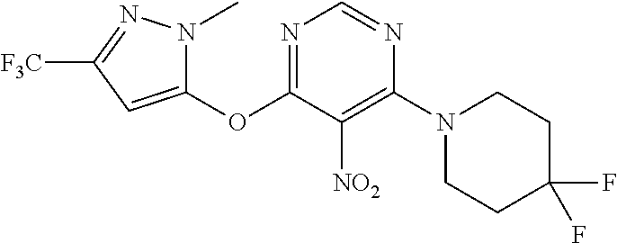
C1(OC2=NC=NC(N3CCC(F)(F)CC3)=C2[NO2])=CC([F3C])=NN1C
